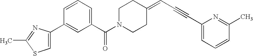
C1(C(N2CCC(=CC#CC3=CC=CC(C)=N3)CC2)=O)=CC=CC(C2=CSC(C)=N2)=C1
